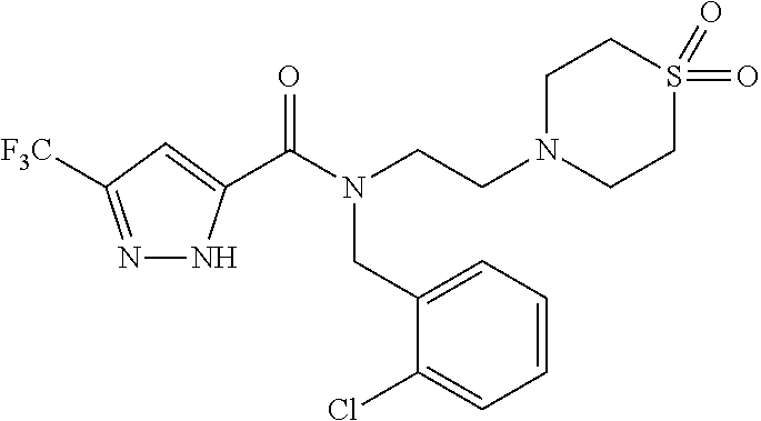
N1=C([F3C])C=C(C(N(CCN2CCS(=O)(=O)CC2)CC2=CC=CC=C2Cl)=O)N1
